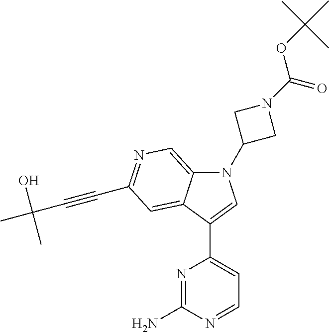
C12=CN=C(C#CC(C)(O)C)C=C1C(C1=CC=NC(N)=N1)=CN2C1CN(C(OC(C)(C)C)=O)C1
